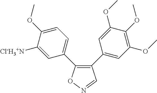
C1(C2=CC(OC)=C(OC)C(OC)=C2)=C(C2=CC=C(OC)C([Cl-H3+N])=C2)ON=C1
